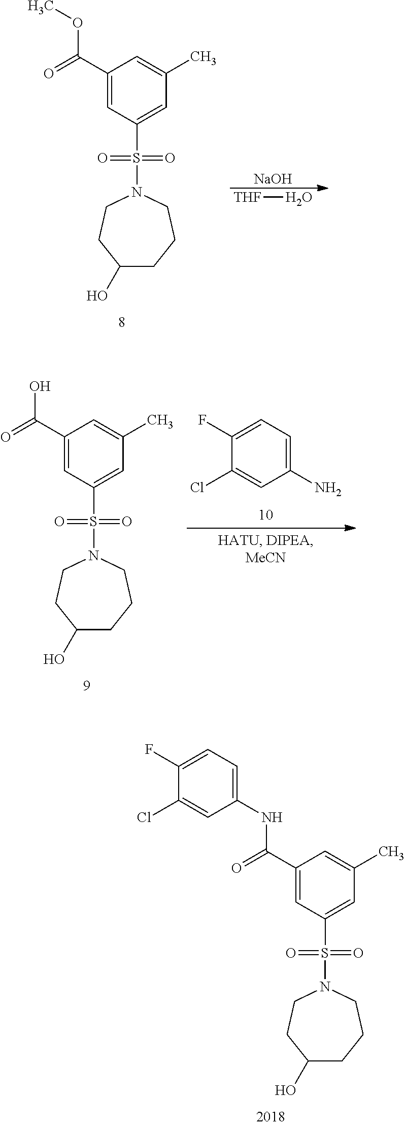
[NaOH].[THF]O.C1(C(=O)OC)=CC(S(=O)(=O)N2CCCC(O)CC2)=CC(C)=C1.C1(N)=CC=C(F)C(Cl)=C1.C1(C(=O)O)=CC(S(=O)(=O)N2CCCC(O)CC2)=CC(C)=C1.C1(C(=O)NC2=CC=C(F)C(Cl)=C2)=CC(S(=O)(=O)N2CCCC(O)CC2)=CC(C)=C1
